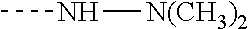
CN[N(CH3)2]
